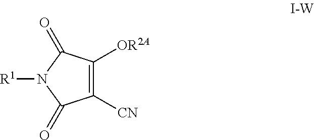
C1([CN])=C([OR2A])C(=O)N([R1])C1=O
